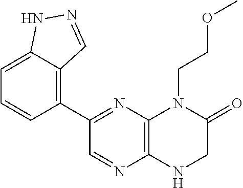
C12=C(N=C(C3=C4C(=CC=C3)NN=C4)C=N1)N(CCOC)C(=O)CN2
